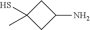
C1C(S)(C)CC1N
